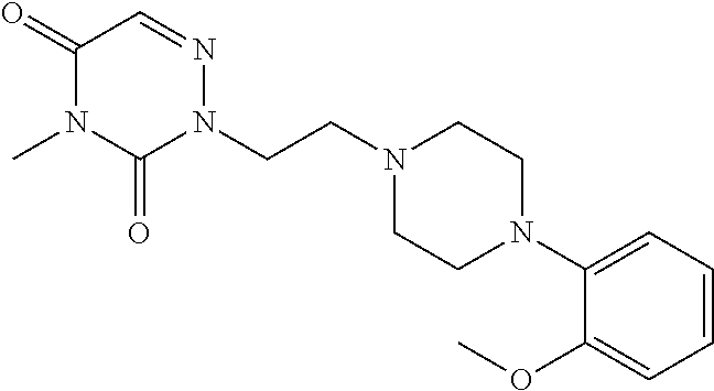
C1(=O)N(C)C(=O)N(CCN2CCN(C3=CC=CC=C3OC)CC2)N=C1
